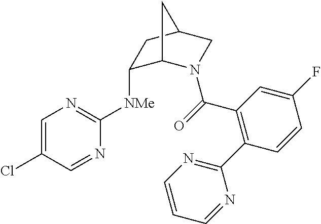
C1=C(Cl)C=NC([NMe]C2C3N(C(=O)C4=C(C5=NC=CC=N5)C=CC(F)=C4)CC(C2)C3)=N1
